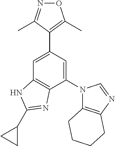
N1=C(C)C(C2=CC3=C(C(N4C5=C(N=C4)CCCC5)=C2)N=C(C2CC2)N3)=C(C)O1
